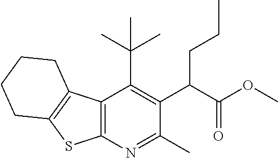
C12=C(N=C(C)C(C(C(OC)=O)CCC)=C1C(C)(C)C)SC1=C2CCCC1
